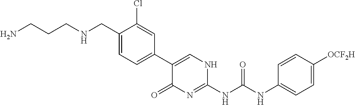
NCCCNCC1=CC=C(C2=CNC(NC(NC3=CC=C([OCF2H])C=C3)=O)=NC2=O)C=C1Cl
